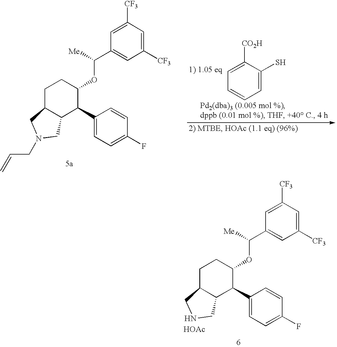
C1=C(S)C([CO2H])=CC=C1.C1([CF3])=CC([CF3])=CC(C(OC2CCC3C(C2C2=CC=C(F)C=C2)CN(CC=C)C3)[Me])=C1.C1([CF3])=CC([CF3])=CC(C(OC2CCC3C(C2C2=CC=C(F)C=C2)CNC3)[Me])=C1.[HOAc]
